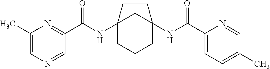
C12(NC(C3=NC(C)=CN=C3)=O)CCCC(NC(C3=CC=C(C)C=N3)=O)(C1)CC2
